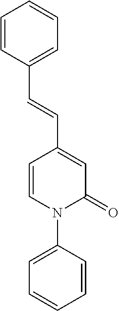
C1=CC(C=CC2=CC=CC=C2)=CC(=O)N1C1=CC=CC=C1
